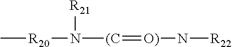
C[R20]N([(C]=[O)]N[R22])[R21]
